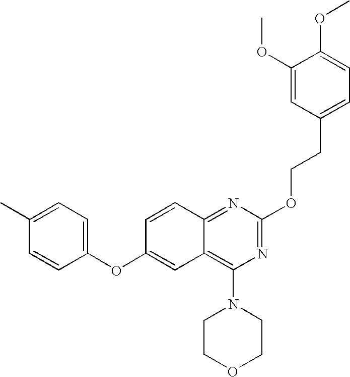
C1(OC2=CC3=C(N4CCOCC4)N=C(OCCC4=CC=C(OC)C(OC)=C4)N=C3C=C2)=CC=C(C)C=C1
